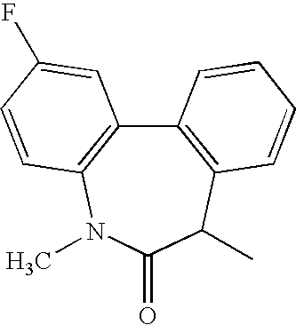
C12=C(C(C)C(=O)N(C)C3=C1C=C(F)C=C3)C=CC=C2
